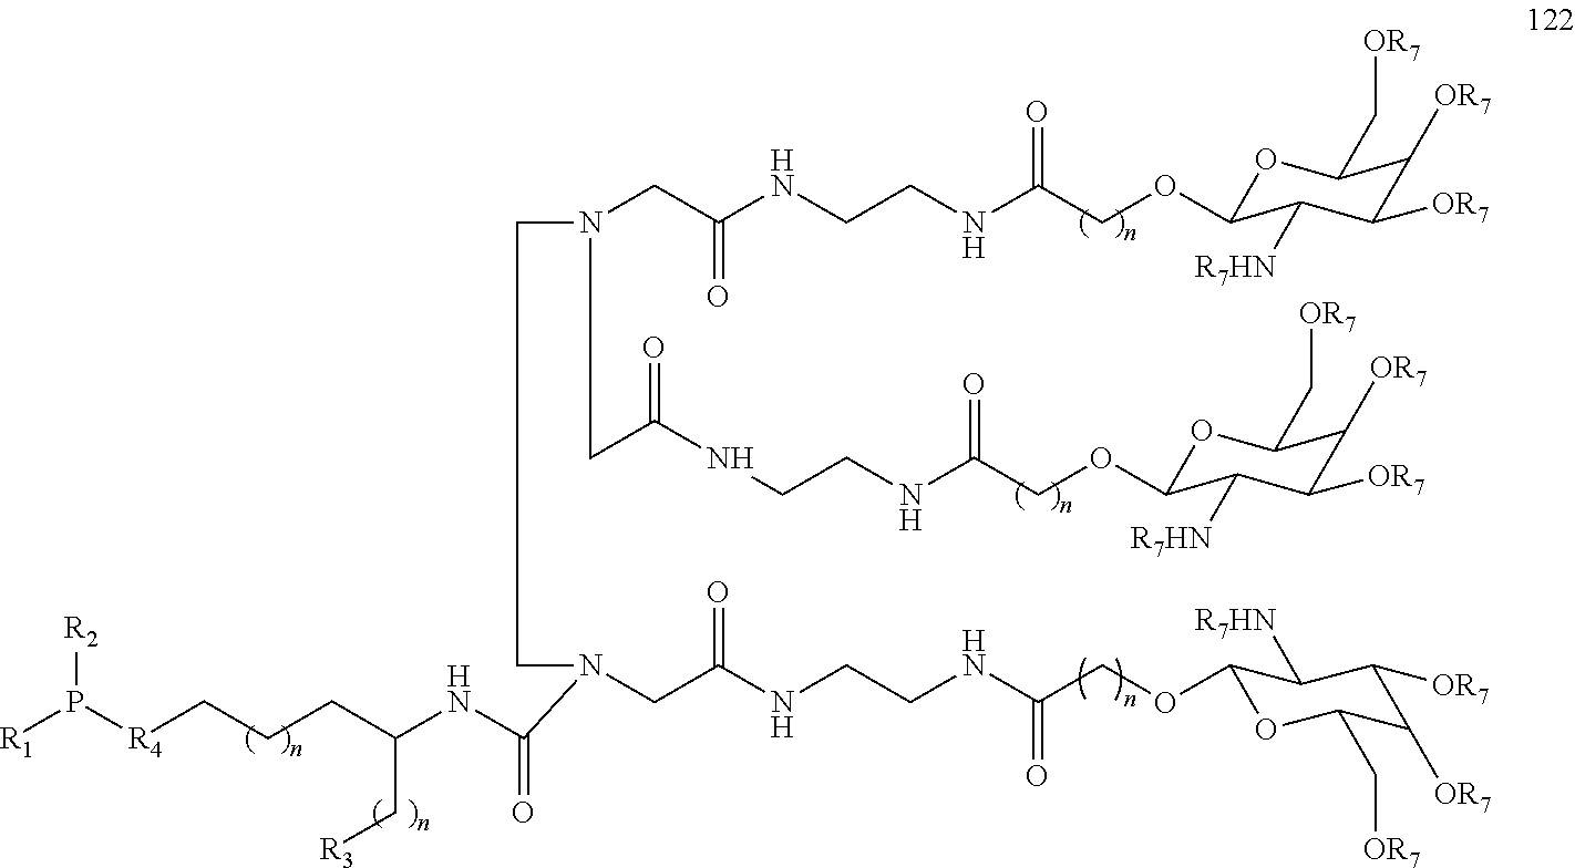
[R1]P([R4]CCCC(NC(=O)N(CC(=O)NCCNC(=O)COC1OC(C[OR7])C([OR7])C([OR7])C1[R7HN])CCN(CC(NCCNC(COC1OC(C[OR7])C([OR7])C([OR7])C1[R7HN])=O)=O)CC(NCCNC(=O)COC1OC(C[OR7])C([OR7])C([OR7])C1[R7HN])=O)C[R3])[R2]
